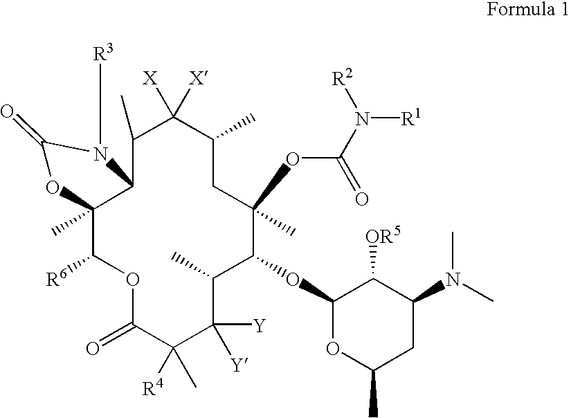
C12(C)C([R6])OC(=O)C(C)([R4])C([Y])([Y])C(C)C(OC3OC(C)CC(N(C)C)C3[OR5])C(C)(OC(N([R2])[R1])=O)CC(C)C([X])([X])C(C)C1N([R3])C(=O)O2
